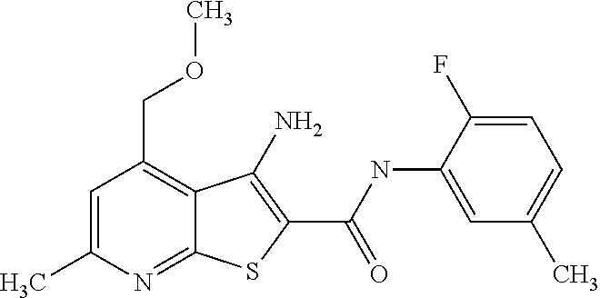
C12=NC(C)=CC(COC)=C1C(N)=C(C(NC1=CC(C)=CC=C1F)=O)S2
